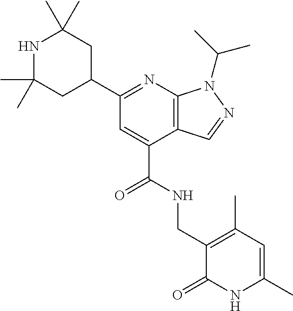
N1=C(C2CC(C)(C)NC(C)(C)C2)C=C(C(NCC2=C(C)C=C(C)NC2=O)=O)C2=C1N(C(C)C)N=C2
